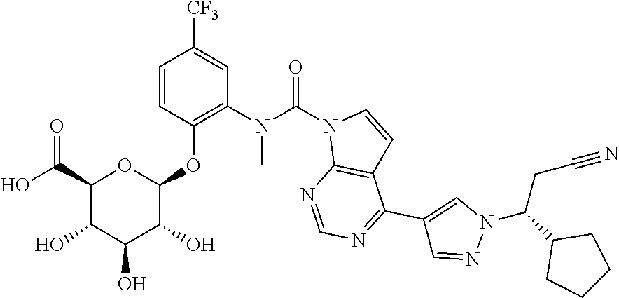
C1=CC(OC2OC(C(O)=O)C(O)C(O)C2O)=C(N(C(N2C3=C(C=C2)C(C2=CN(C(C4CCCC4)CC#N)N=C2)=NC=N3)=O)C)C=C1[CF3]
